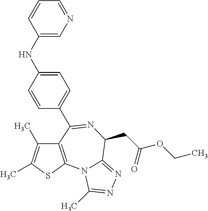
C1=C(NC2=CN=CC=C2)C=CC(C2=NC(CC(OCC)=O)C3=NN=C(C)N3C3=C2C(C)=C(C)S3)=C1
